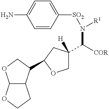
C1([SO2]N([R1])C([COR])C2([H])COC(C3C4C(OC3)OCC4)C2)=CC=C(N)C=C1
